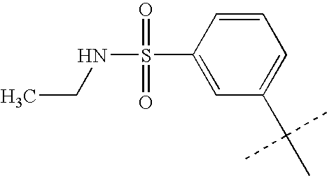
C1=CC(S(NCC)(=O)=O)=CC(C(C)(C)C)=C1
